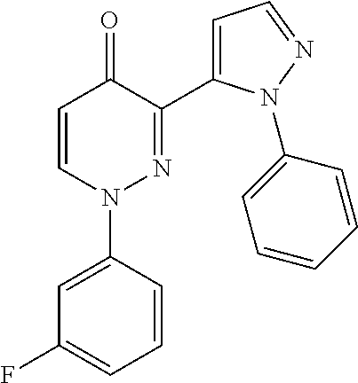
C1=C(N2N=C(C3=CC=NN3C3=CC=CC=C3)C(=O)C=C2)C=CC=C1F
